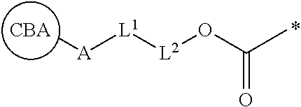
[A]([CBA])[L1][L2]OC(C)=O
